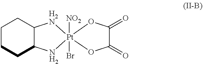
C1CCC2C(C1)[H2N][Pt]1([NO2])(Br)(OC(=O)C(=O)O1)N2
